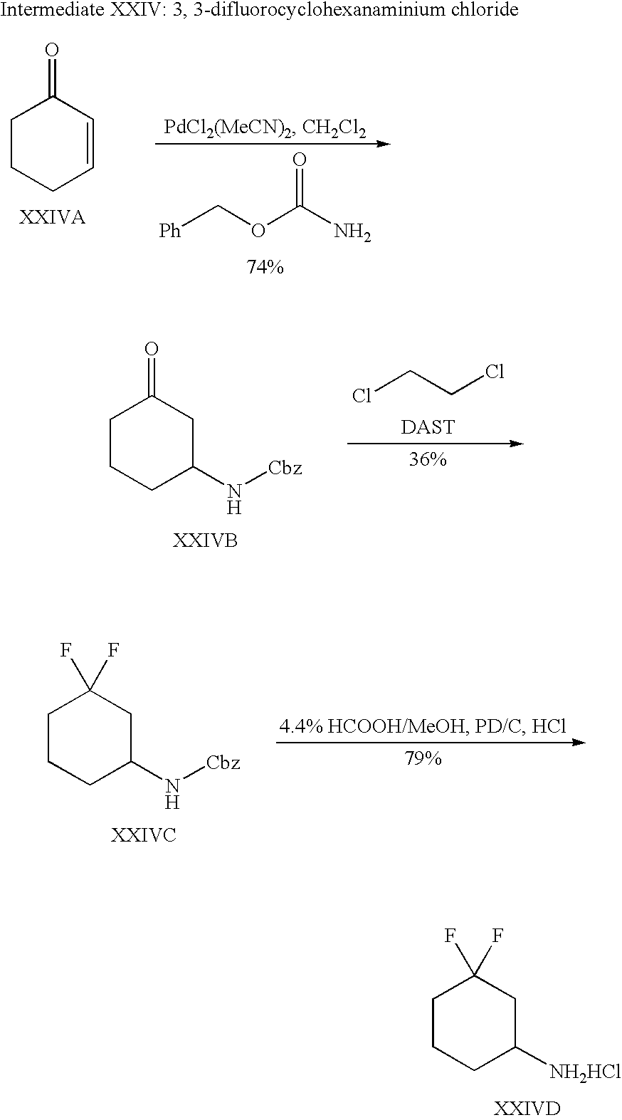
C1CCC(N[Cbz])CC1=O.ClCCCl.C1CCC(N[Cbz])CC1(F)F.C1CCC([NH2HCl])CC1(F)F.C1CCC=CC1=O.[Ph]COC(N)=O
